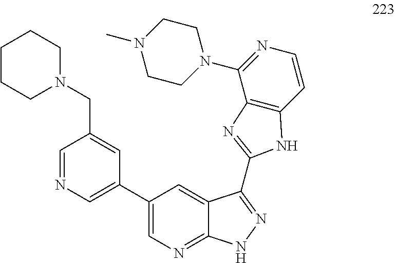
C1=NC=C(C2=CN=C3C(=C2)C(C2=NC4=C(C=CN=C4N4CCN(C)CC4)N2)=NN3)C=C1CN1CCCCC1
